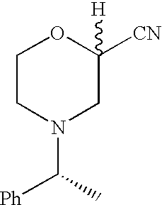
C1CN(C([Ph])C)CC([CN])([H])O1
